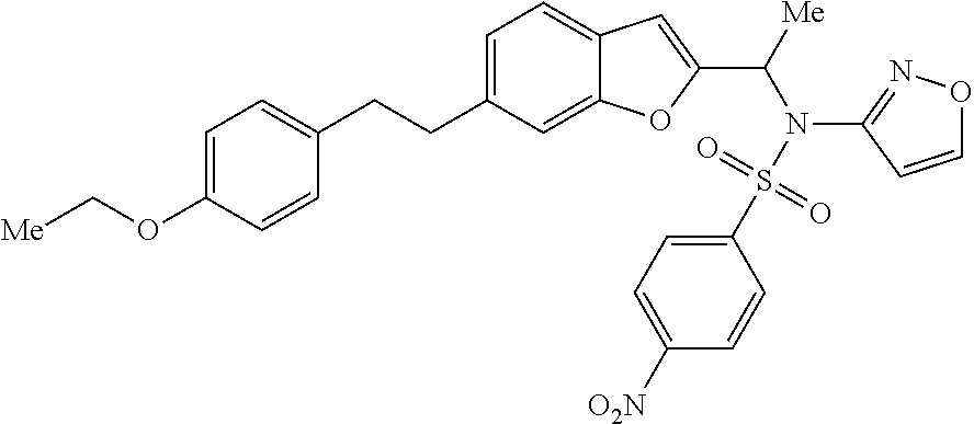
C1=C(CCC2=CC=C(OC[Me])C=C2)C=C2C(=C1)C=C(C([Me])N(S(=O)(=O)C1=CC=C([O2N])C=C1)C1=NOC=C1)O2
